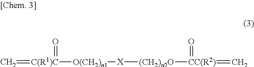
C=[C(R1)C]([O(CH2)n1][X][(CH2)n2O][CC(R2)](=C)=O)=O
